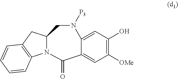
C12N(C(=O)C3=CC([OMe])=C(O)C=C3N([P3])C1)C1=C(C2)C=CC=C1
